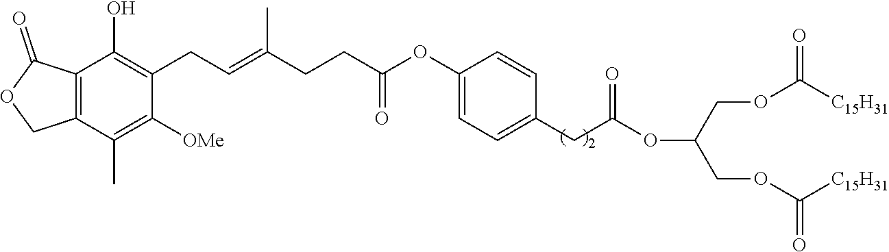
C12=C(C(=O)OC1)C(O)=C(CC=C(CCC(=O)OC1=CC=C(CC(OC(COC([C15H31])=O)COC([C15H31])=O)=O)C=C1)C)C([OMe])=C2C
